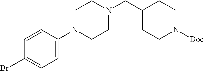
C1=CC(N2CCN(CC3CCN([Boc])CC3)CC2)=CC=C1Br
